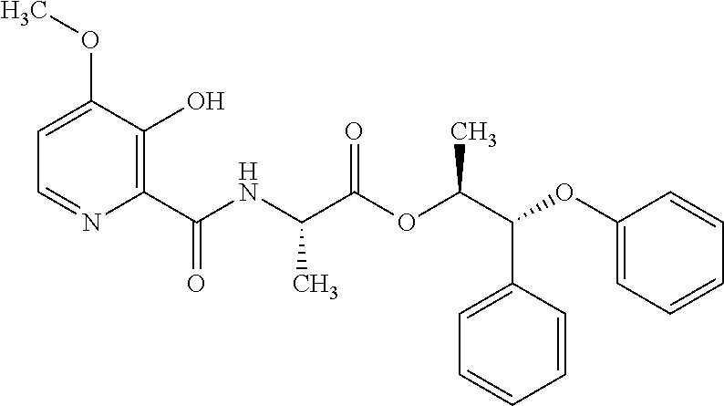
C1=C(OC)C(O)=C(C(NC(C(OC(C(OC2=CC=CC=C2)C2=CC=CC=C2)C)=O)C)=O)N=C1
